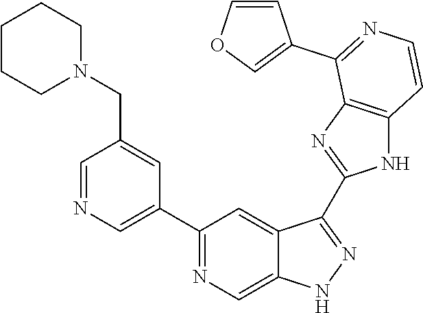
C1=NC=C(C2=NC=C3C(=C2)C(C2=NC4=C(N2)C=CN=C4C2=COC=C2)=NN3)C=C1CN1CCCCC1
